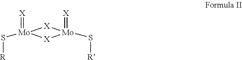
[X]=[Mo]1(S[R])[X][Mo](=[X])(S[R])[X]1
